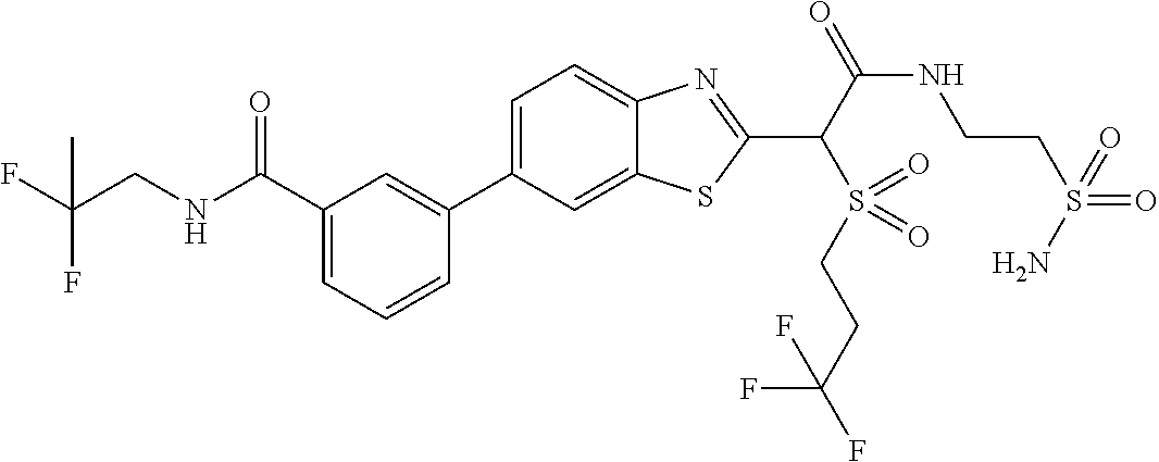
C1=C(C2=CC(C([NH]CC(F)(F)C)=O)=CC=C2)C=C2C(=C1)N=C(C(S(CCC(F)(F)F)(=O)=O)C(=O)NCCS(=O)(=O)N)S2
